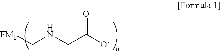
[FM1]CNCC([O-])=O
